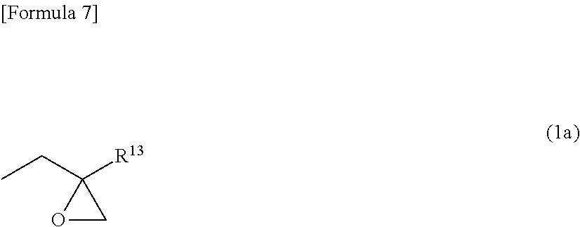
C1(CC)([R13])OC1
